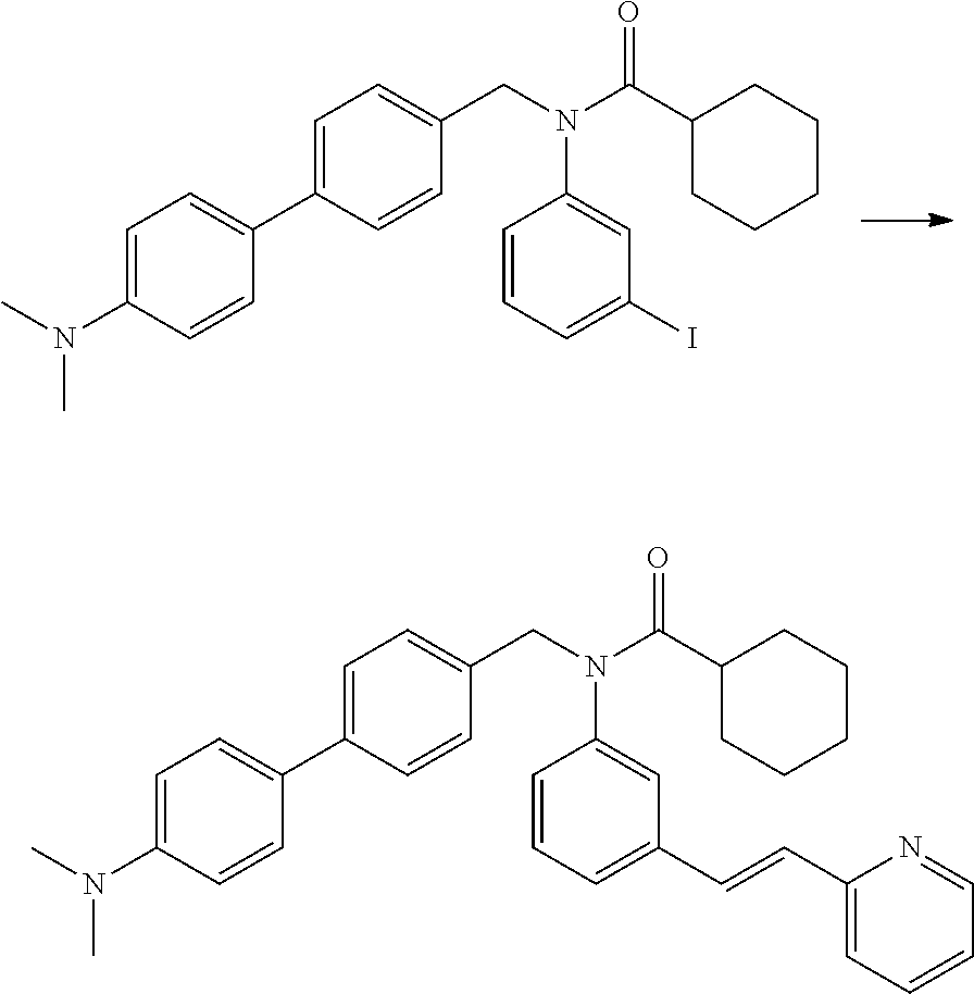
C1(CN(C(C2CCCCC2)=O)C2=CC(I)=CC=C2)=CC=C(C2=CC=C(N(C)C)C=C2)C=C1.C1(CN(C(C2CCCCC2)=O)C2=CC(C=CC3=CC=CC=N3)=CC=C2)=CC=C(C2=CC=C(N(C)C)C=C2)C=C1
